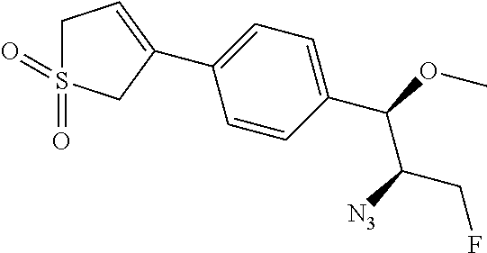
C1(C2=CCS(=O)(=O)C2)=CC=C(C(OC)C([N3])CF)C=C1
